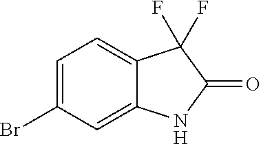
C1=C(Br)C=C2C(=C1)C(F)(F)C(=O)N2
